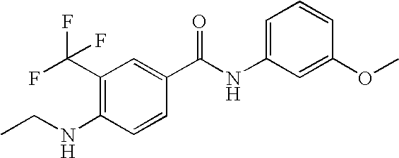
C1(C(F)(F)F)=C(NCC)C=CC(C(NC2=CC=CC(OC)=C2)=O)=C1
